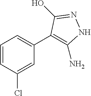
C1=CC(Cl)=CC(C2=C(N)NN=C2O)=C1
